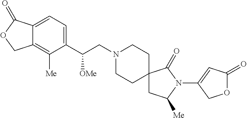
C1(C(CN2CCC3(CC2)CC([Me])N(C2=CC(=O)OC2)C3=O)[OMe])=CC=C2C(=C1[Me])COC2=O
